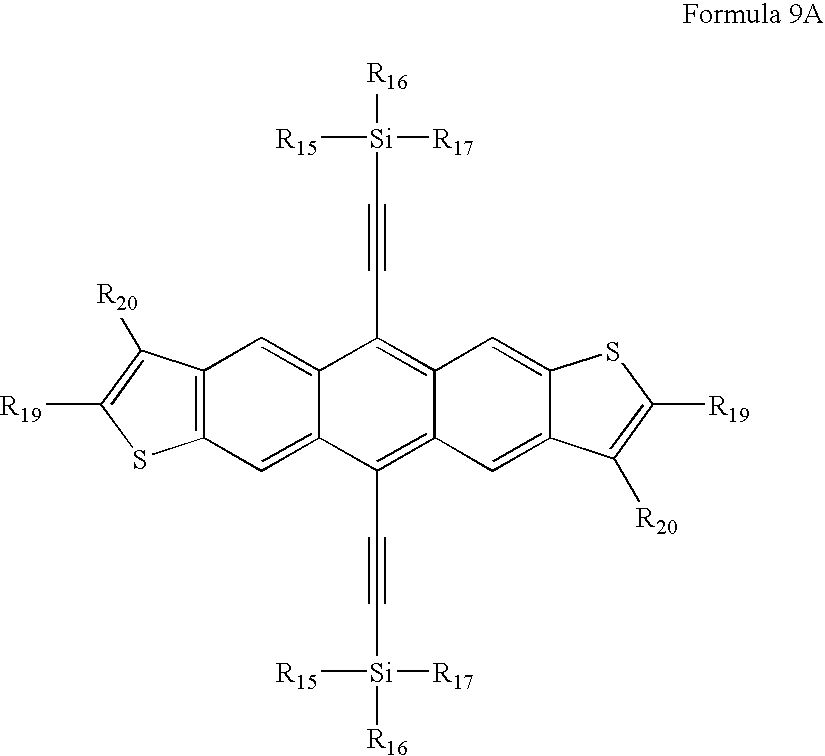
C12=C(C=C3C(=C1)C(C#C[Si]([R17])([R15])[R16])=C1C(=C3C#C[Si]([R17])([R15])[R16])C=C3C(=C1)SC([R19])=C3[R20])SC([R19])=C2[R20]
